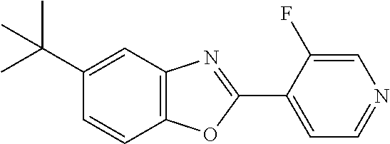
C1(C(C)(C)C)=CC2=C(C=C1)OC(C1=CC=NC=C1F)=N2
